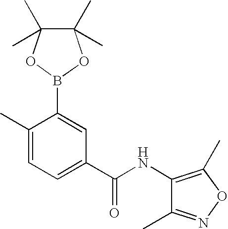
C1(C)=CC=C(C(NC2=C(C)ON=C2C)=O)C=C1B1OC(C)(C)C(C)(C)O1
